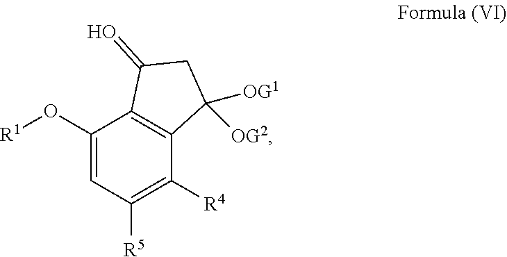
[R1]OC1=CC([R5])=C([R4])C2=C1C(=O)CC2([OG1])[OG2]
